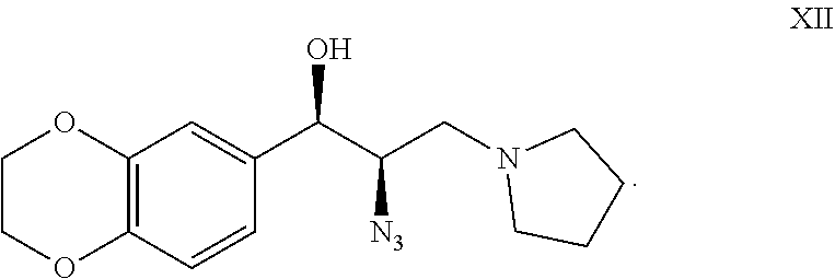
C12=C(C=CC(C(C(CN3CCCC3)[N3])O)=C1)OCCO2
